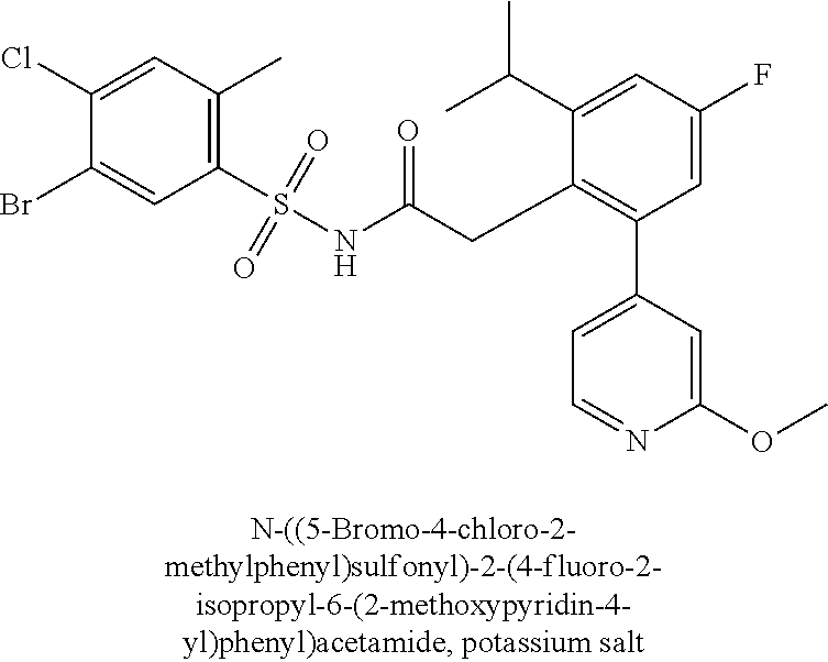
C1(Cl)=CC(C)=C(S(NC(CC2=C(C3=CC=NC(OC)=C3)C=C(F)C=C2C(C)C)=O)(=O)=O)C=C1Br
